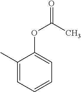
C1(C)=CC=CC=C1OC(=O)C
